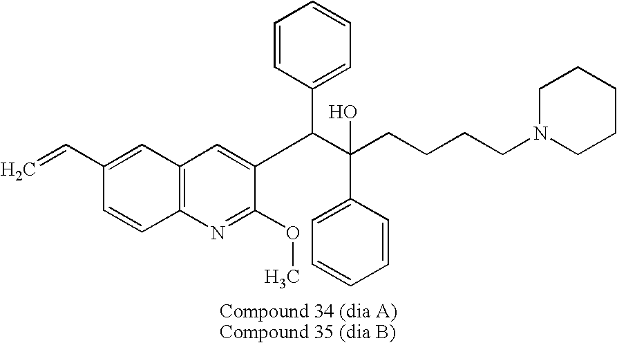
C12=C(N=C(OC)C(C(C(CCCCN3CCCCC3)(O)C3=CC=CC=C3)C3=CC=CC=C3)=C1)C=CC(C=C)=C2
